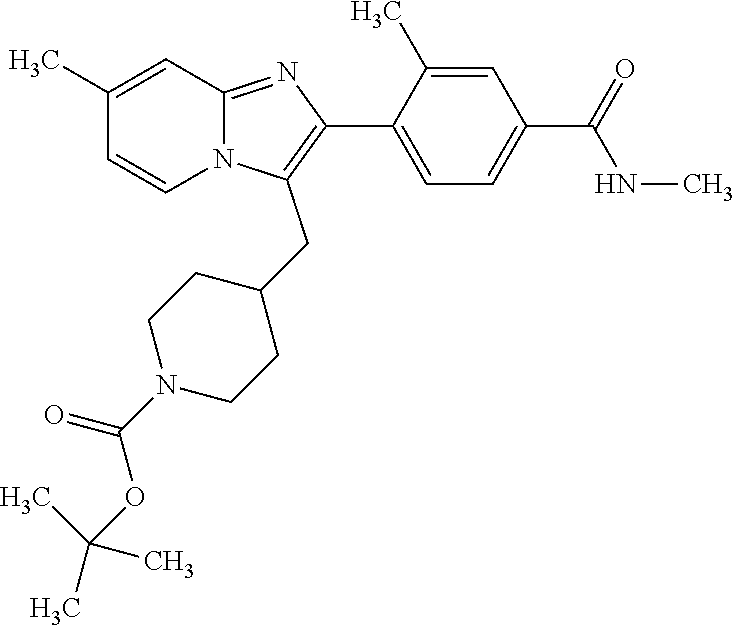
C1(C)=CC2=NC(C3=CC=C(C(=O)NC)C=C3C)=C(CC3CCN(C(OC(C)(C)C)=O)CC3)N2C=C1
